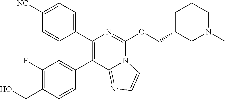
C1([NC])=CC=C(C2=C(C3=CC(F)=C(CO)C=C3)C3=NC=CN3C(OCC3CN(C)CCC3)=N2)C=C1
